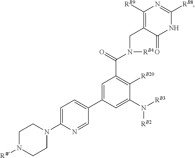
C1=C(C2=CC=C(N3CCN([RW])CC3)N=C2)C=C(N([RB3])[RB2])C([RB20])=C1C(=O)N(CC1=C([RB9])N=C([RB8])NC1=O)[RB4]
